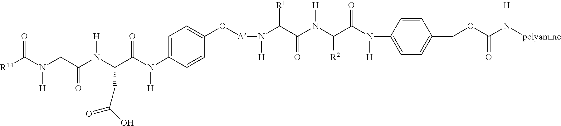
O(C1=CC=C(N(C(C(N(C(CN([H])C(=O)[R14])=O)[H])CC(O)=O)=O)[H])C=C1)[A]N([H])C(C(N(C(C(N(C1=CC=C(COC(N([polyamine])[H])=O)C=C1)[H])=O)[R2])[H])=O)[R1]
